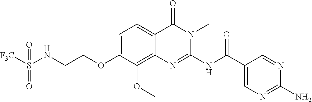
C1=C(OCCNS([F3C])(=O)=O)C(OC)=C2C(=C1)C(=O)N(C)C(NC(C1=CN=C(N)N=C1)=O)=N2
